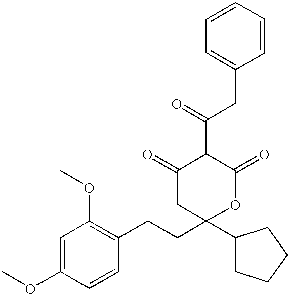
C1=C(OC)C=CC(CCC2(C3CCCC3)OC(=O)C(C(CC3=CC=CC=C3)=O)C(=O)C2)=C1OC
